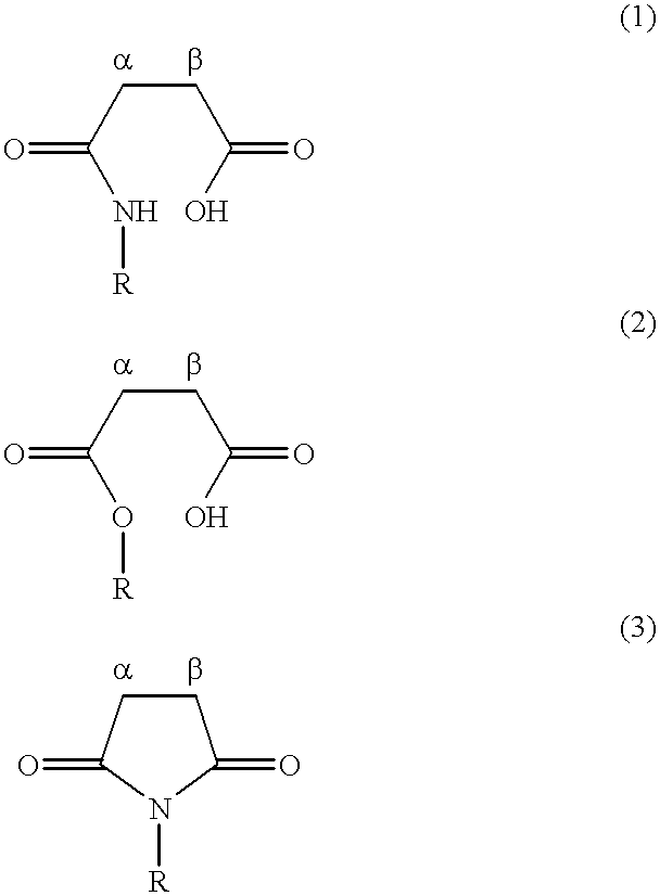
C(N[R])(CCC(O)=O)=O.C(O[R])(CCC(O)=O)=O.C1CC(=O)N([R])C1=O
